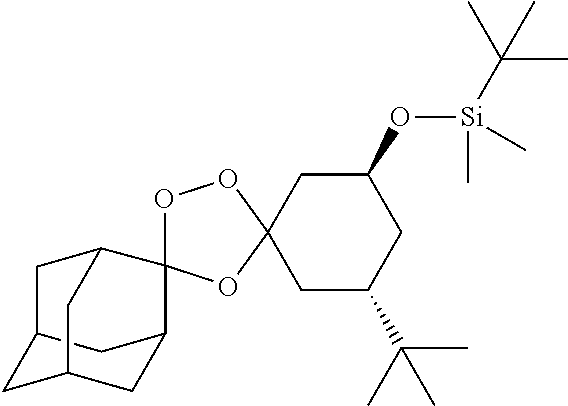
C1(O[Si](C(C)(C)C)(C)C)CC2(CC(C(C)(C)C)C1)OOC1(O2)C2CC3CC(C2)CC1C3
